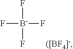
F[B-](F)(F)F.[([BF4]-]
